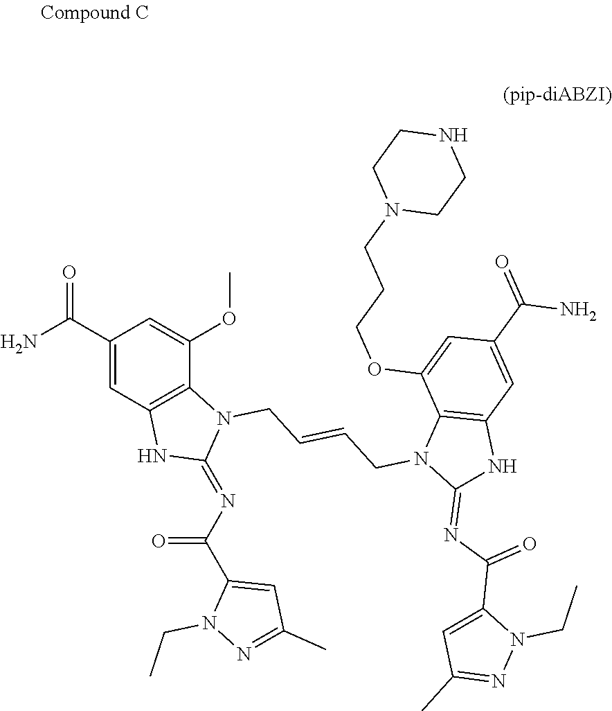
C1(C(N)=O)=CC2=C(C(OC)=C1)N(CC=CCN1C(=NC(C3=CC(C)=NN3CC)=O)NC3=C1C(OCCCN1CCNCC1)=CC(C(=O)N)=C3)C(=NC(C1=CC(C)=NN1CC)=O)N2
